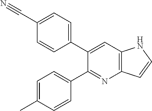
C1=C(C#N)C=CC(C2=CC3=C(N=C2C2=CC=C(C)C=C2)C=CN3)=C1
